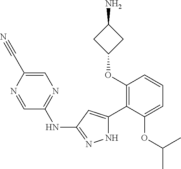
C1(OC2=C(C3=CC(NC4=NC=C(C#N)N=C4)=NN3)C(OC(C)C)=CC=C2)CC(N)C1
